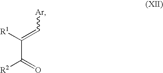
[R1]C(=C[Ar])C([R2])=O
